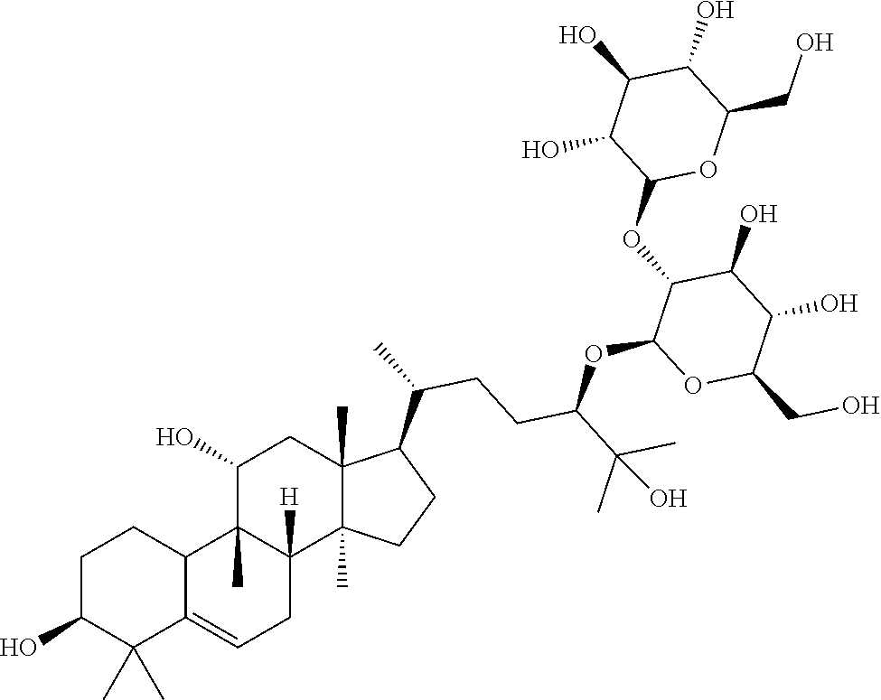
C1C(O)C(C)(C)C2=CCC3([H])C(C)(C2C1)C(O)CC1(C)C3(C)CCC1C(C)CCC(C(C)(C)O)OC1OC(CO)C(O)C(O)C1OC1OC(CO)C(O)C(O)C1O
